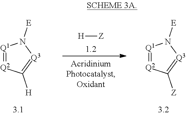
[H][Z].[Q1]1=[Q2]C([H])=[Q3]N1[E].[Q1]1=[Q2]C([Z])=[Q3]N1[E]
